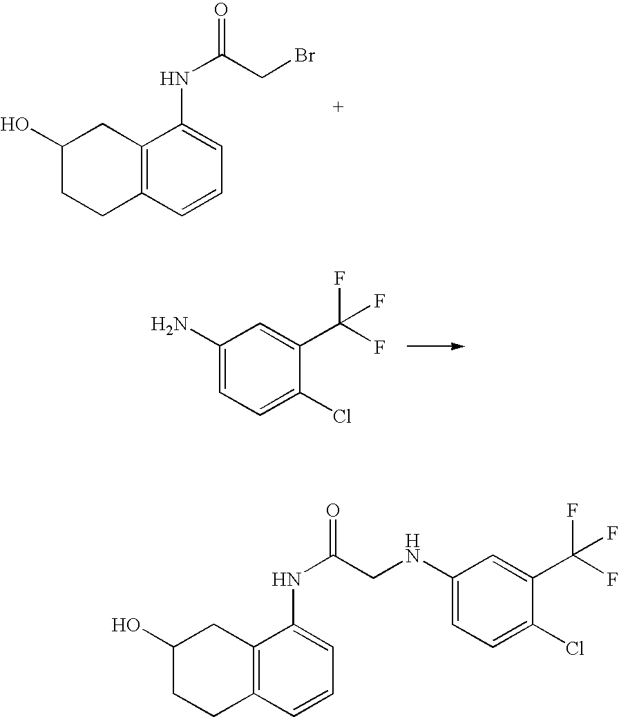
C12=C(C=CC=C1NC(CBr)=O)CCC(O)C2.C1(N)=CC=C(Cl)C(C(F)(F)F)=C1.C12=C(C=CC=C1NC(CNC1=CC=C(Cl)C(C(F)(F)F)=C1)=O)CCC(O)C2
